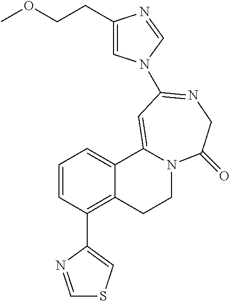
C1=CC(C2=CSC=N2)=C2C(=C1)C1=CC(N3C=C(CCOC)N=C3)=NCC(=O)N1CC2
